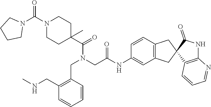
N1(C(N2CCC(C(N(CC(=O)NC3=CC4=C(C=C3)CC3(C4)C4=C(NC3=O)N=CC=C4)CC3=C(CNC)C=CC=C3)=O)(C)CC2)=O)CCCC1
